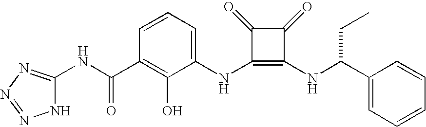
N(C1=C(NC(C2=CC=CC=C2)CC)C(=O)C1=O)C1=CC=CC(C(=O)NC2=NN=NN2)=C1O
